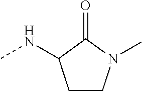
C1CN(C)C(=O)C1NC
